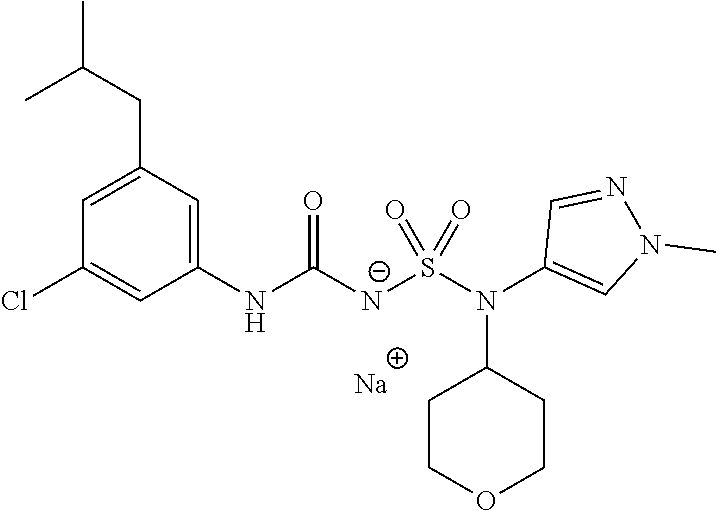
[Na].C1(NC([N-]S(N(C2=CN(C)N=C2)C2CCOCC2)(=O)=O)=O)=CC(CC(C)C)=CC(Cl)=C1
